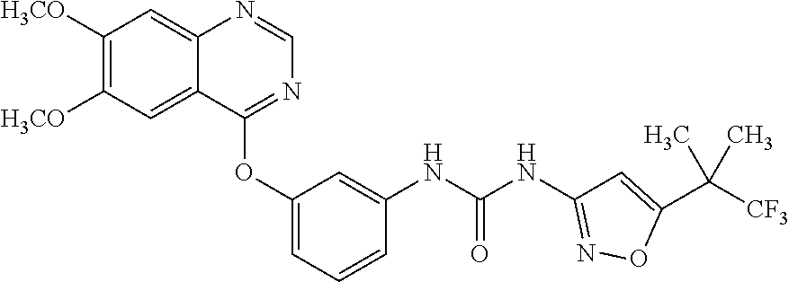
C1([H3CO])=C([H3CO])C=C2C(=C1)N=CN=C2OC1=CC=CC(NC(NC2=NOC(C([CF3])(C)C)=C2)=O)=C1
